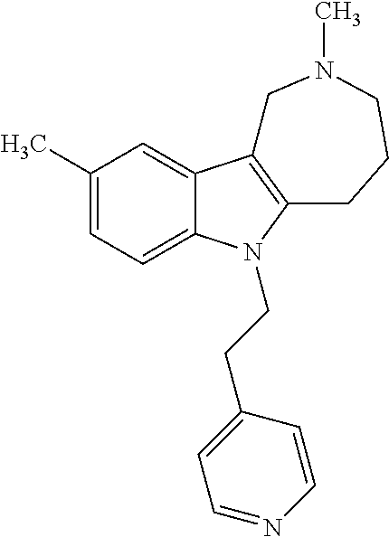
C1(C)=CC=C2C(=C1)C1=C(CCCN(C)C1)N2CCC1=CC=NC=C1
